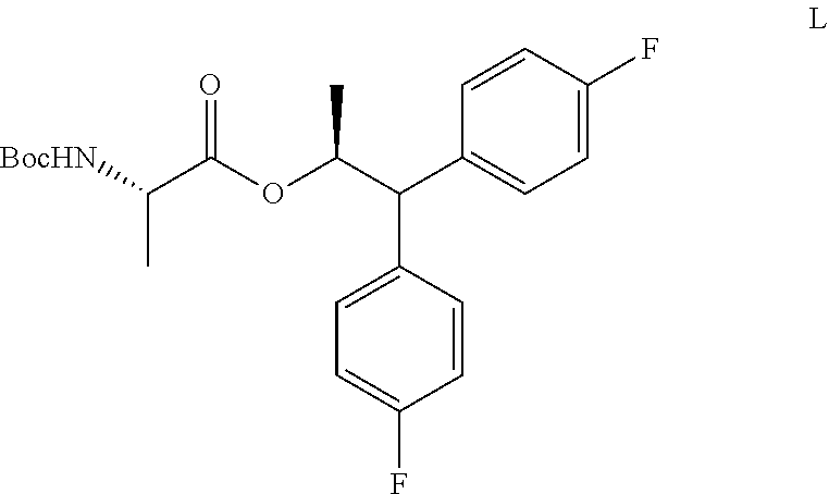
[BocHN]C(C(OC(C(C1=CC=C(F)C=C1)C1=CC=C(F)C=C1)C)=O)C
